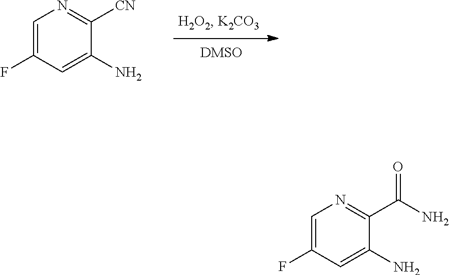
C1=C(F)C=C(N)C([CN])=N1.C1=C(F)C=C(N)C(C(N)=O)=N1
